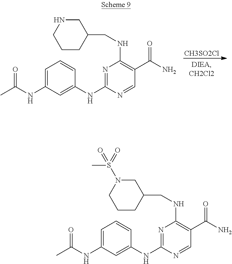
N1=C(NC2=CC(NC(C)=O)=CC=C2)N=CC(C(N)=O)=C1NCC1CNCCC1.[CH3SO2Cl].N1=C(NC2=CC(NC(C)=O)=CC=C2)N=CC(C(N)=O)=C1NCC1CN(S(=O)(C)=O)CCC1
